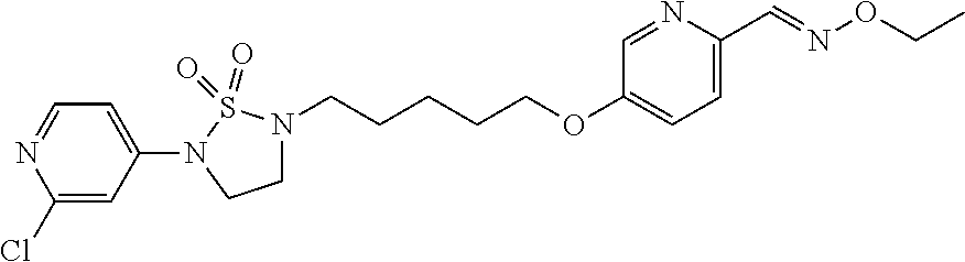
C1(N2CCN(CCCCCOC3=CC=C(C=NOCC)N=C3)S2(=O)=O)=CC=NC(Cl)=C1
